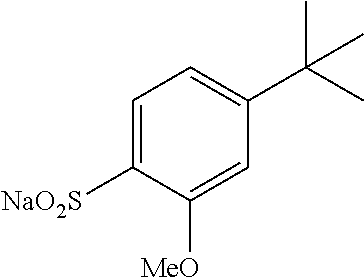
C1=C([NaO2S])C([MeO])=CC(C(C)(C)C)=C1
